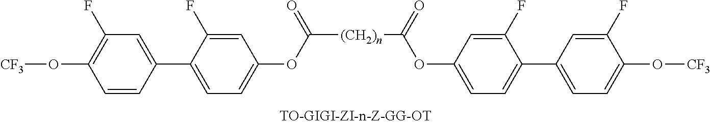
C1=CC(C2=CC=C(OC([(CH2)n]C(OC3=CC=C(C4=CC=C(O[CF3])C(F)=C4)C(F)=C3)=O)=O)C=C2F)=CC(F)=C1O[CF3]
